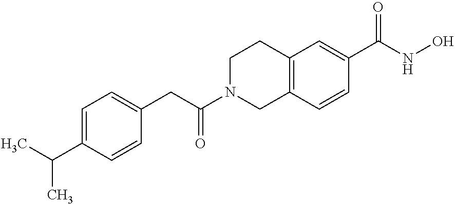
C1=C(C(C)C)C=CC(CC(N2CC3=C(CC2)C=C(C(NO)=O)C=C3)=O)=C1
